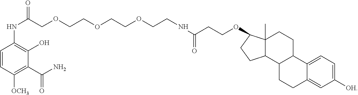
C1=CC([OCH3])=C(C(=O)N)C(O)=C1NC(COCCOCCOCCNC(CCOC1C2(C)C(C3C(CC2)C2=CC=C([OH])C=C2CC3)CC1)=O)=O
